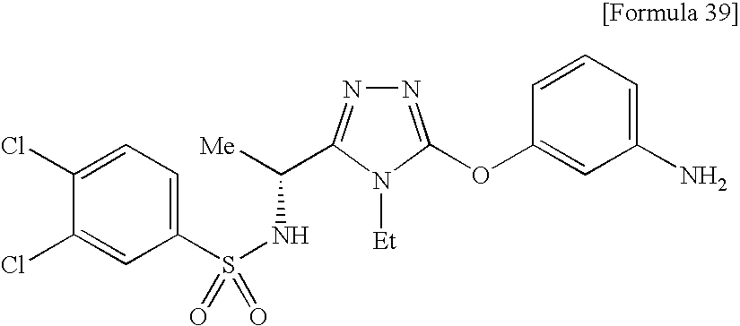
[Me]C(NS(C1=CC=C(Cl)C(Cl)=C1)(=O)=O)C1=NN=C(OC2=CC(N)=CC=C2)N1[Et]
